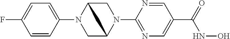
C1=CC(N2CC3N(C4=NC=C(C(=O)NO)C=N4)CC2C3)=CC=C1F
